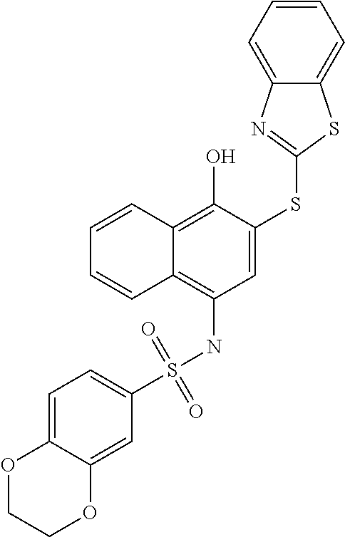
C1=CC2=C(O)C(SC3=NC4=CC=CC=C4S3)=CC(NS(=O)(=O)C3=CC=C4C(=C3)OCCO4)=C2C=C1
